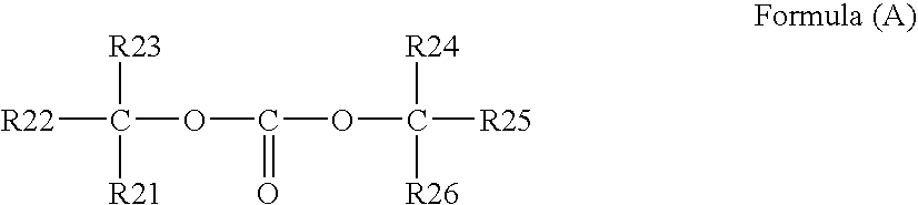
[R22]C([R23])([R21])OC(OC([R24])([R25])[R26])=O
